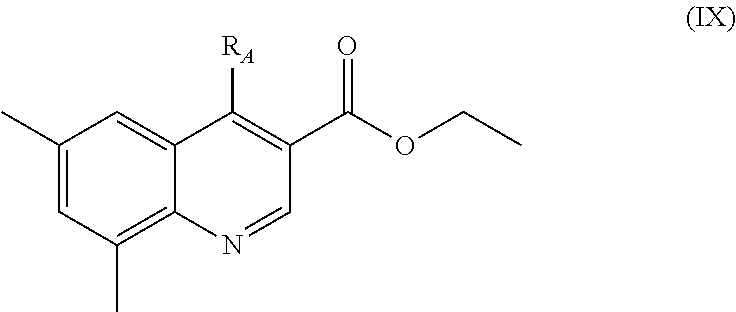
C1(C)=CC(C)=C2C(=C1)C([RA])=C(C(=O)OCC)C=N2
